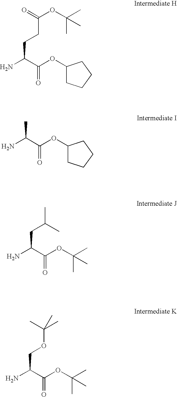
C1(OC(C(N)CCC(OC(C)(C)C)=O)=O)CCCC1.C1(OC(C(N)C)=O)CCCC1.C(OC(C(N)CC(C)C)=O)(C)(C)C.C(OC(C(N)COC(C)(C)C)=O)(C)(C)C
